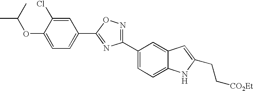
C1(C2=NC(C3=CC=C4C(=C3)C=C(CC[CO2Et])N4)=NO2)=CC=C(OC(C)C)C(Cl)=C1
